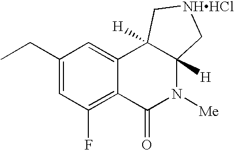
C1(CC)=CC(F)=C2C(=C1)C1([H])C([H])(N([Me])C2=O)C[NHHCl]C1
